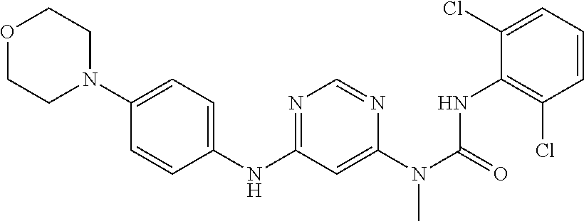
C1(NC2=NC=NC(N(C(NC3=C(Cl)C=CC=C3Cl)=O)C)=C2)=CC=C(N2CCOCC2)C=C1
